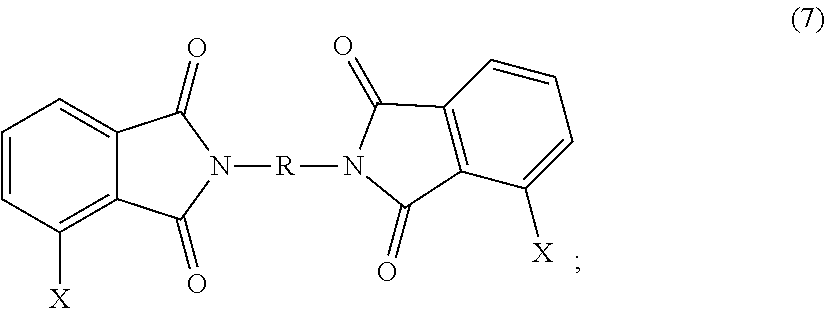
C1=CC([X])=C2C(=C1)C(=O)N([R]N1C(=O)C3=C(C([X])=CC=C3)C1=O)C2=O
